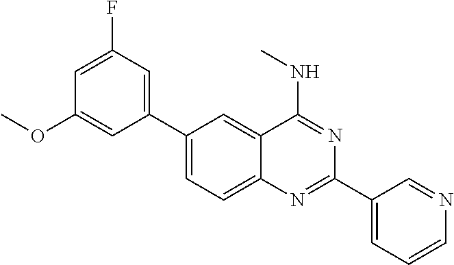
C1(C2=CC(F)=CC(OC)=C2)=CC=C2C(=C1)C(NC)=NC(C1=CC=CN=C1)=N2
